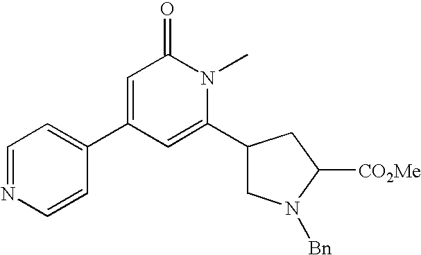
C1=NC=CC(C2=CC(=O)N(C)C(C3CN([Bn])C([CO2Me])C3)=C2)=C1
